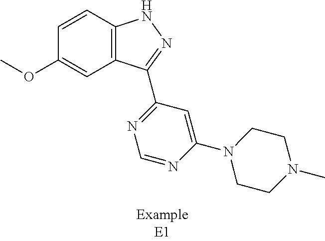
C1=C(OC)C=CC2=C1C(C1=NC=NC(N3CCN(C)CC3)=C1)=NN2
